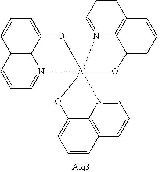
C12=C3C=CC=N1[Al]14(OC2=CC=C3)(N2=CC=CC3=C2C(=CC=C3)O1)N1=CC=CC2=C1C(=CC=C2)O4
